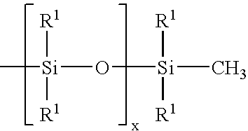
[Si](O[Si](C)([R1])[R1])(C)([R1])[R1]
